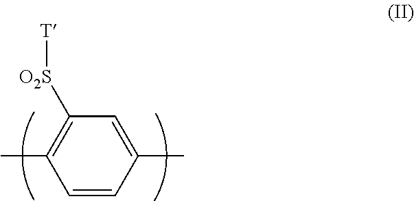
CC1=C([O2S][T])C=C(C)C=C1
